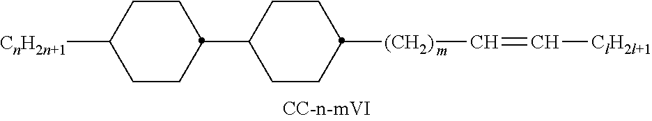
C1CC(C2CCC([(CH2)]C=C[ClH2l+1])CC2)CCC1[CnH2n+1]
